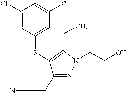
S(C1=CC(Cl)=CC(Cl)=C1)C1=C(CC)N(CCO)N=C1CC#N
